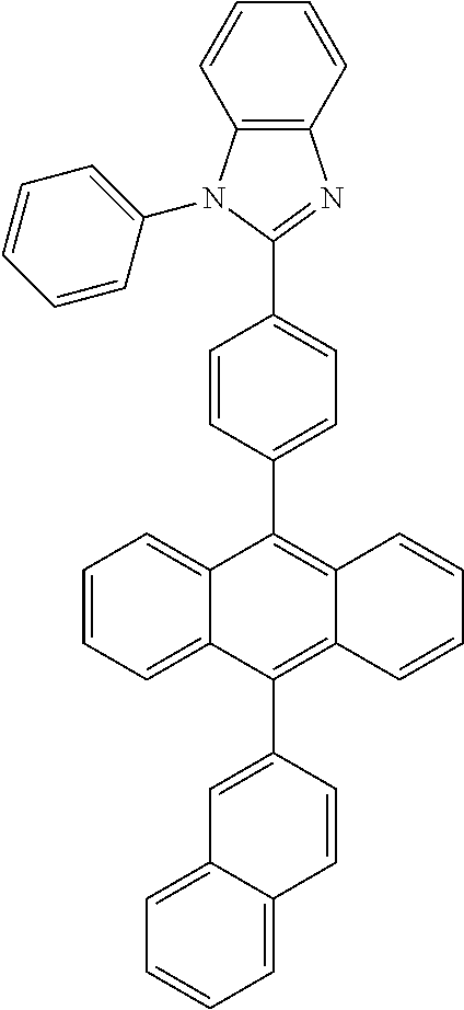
C1=CC=C2C(=C1)C(C1=CC=C(C3=NC4=C(N3C3=CC=CC=C3)C=CC=C4)C=C1)=C1C(=C2C2=CC3=CC=CC=C3C=C2)C=CC=C1
